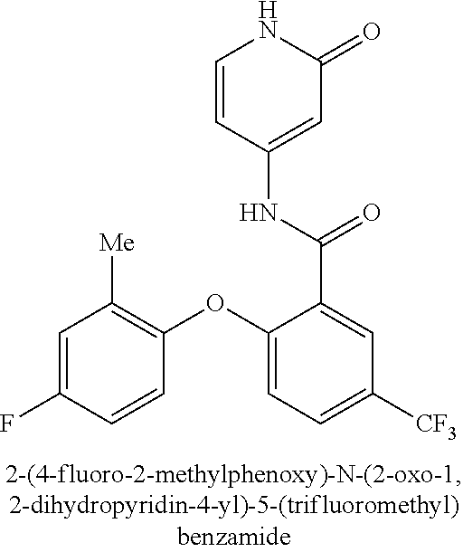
C1=C(F)C=CC(OC2=CC=C([CF3])C=C2C(=O)NC2=CC(=O)NC=C2)=C1[Me]
